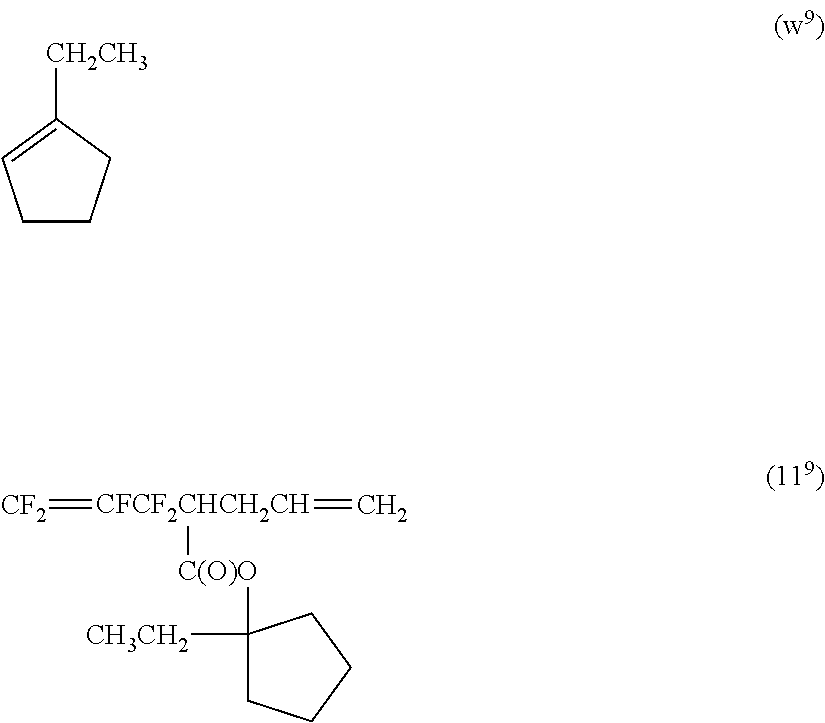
C1CCC([CH2CH3])=C1.C1([CH3CH2])([C(O)O][CFCF2CHCH2CH](=[CF2])=C)CCCC1
